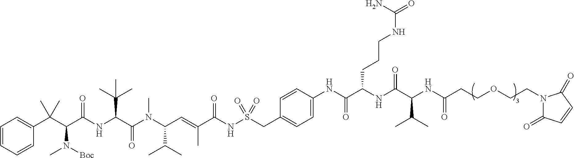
C1=CC=CC(C(C(C(NC(C(N(C(C=C(C(NS(CC2=CC=C(NC(C(NC(C(NC(CCOCCN3C(=O)C=CC3=O)=O)C(C)C)=O)CCCNC(=O)N)=O)C=C2)(=O)=O)=O)C)C(C)C)C)=O)C(C)(C)C)=O)N(C)[Boc])(C)C)=C1
